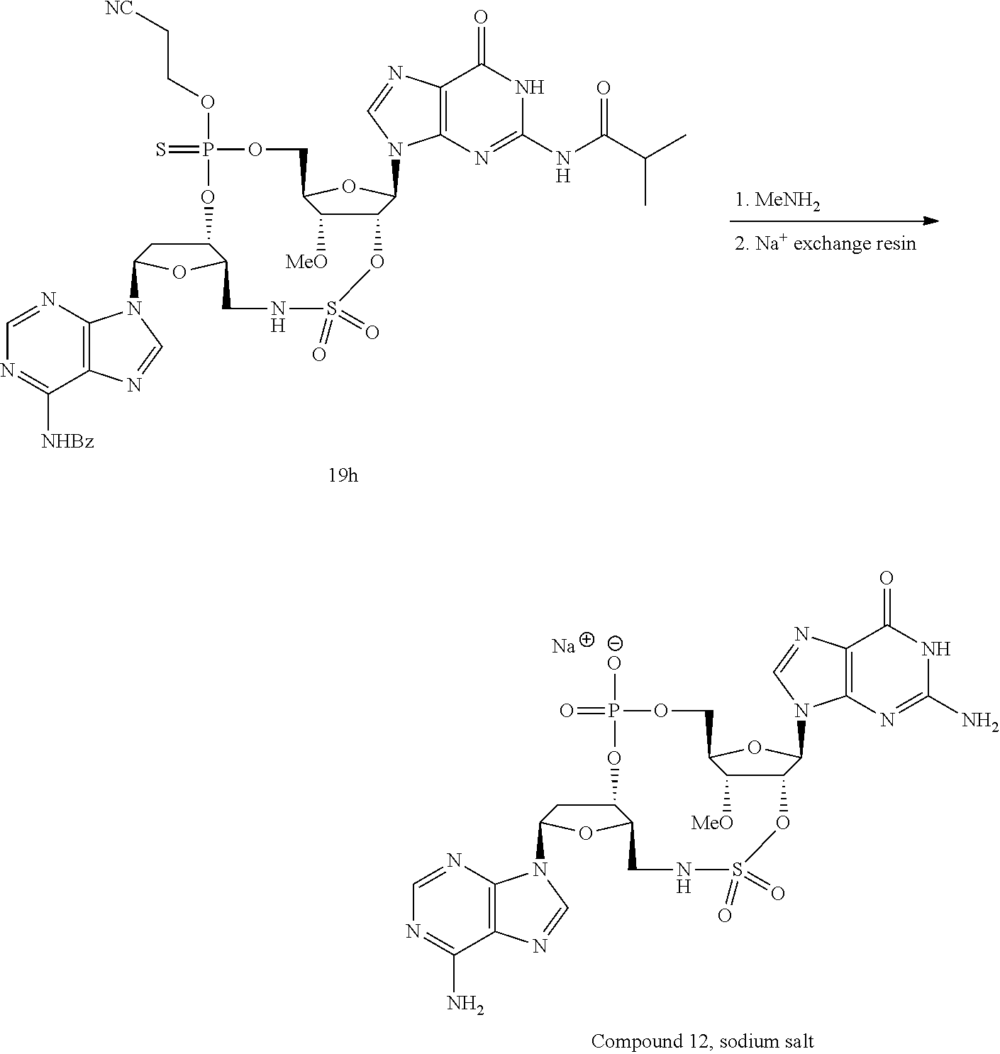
C12=C(N=C(NC(=O)C(C)C)NC1=O)N(C1C3C([MeO])C(O1)COP(=S)(OCC[NC])OC1CC(N4C5=C(C([NHBz])=NC=N5)N=C4)OC1CNS(=O)(=O)O3)C=N2.C12=C(N=C(N)NC1=O)N(C1C3C([MeO])C(O1)COP(=O)([O-])OC1CC(N4C5=C(C(N)=NC=N5)N=C4)OC1CNS(=O)(=O)O3)C=N2.[Na]
